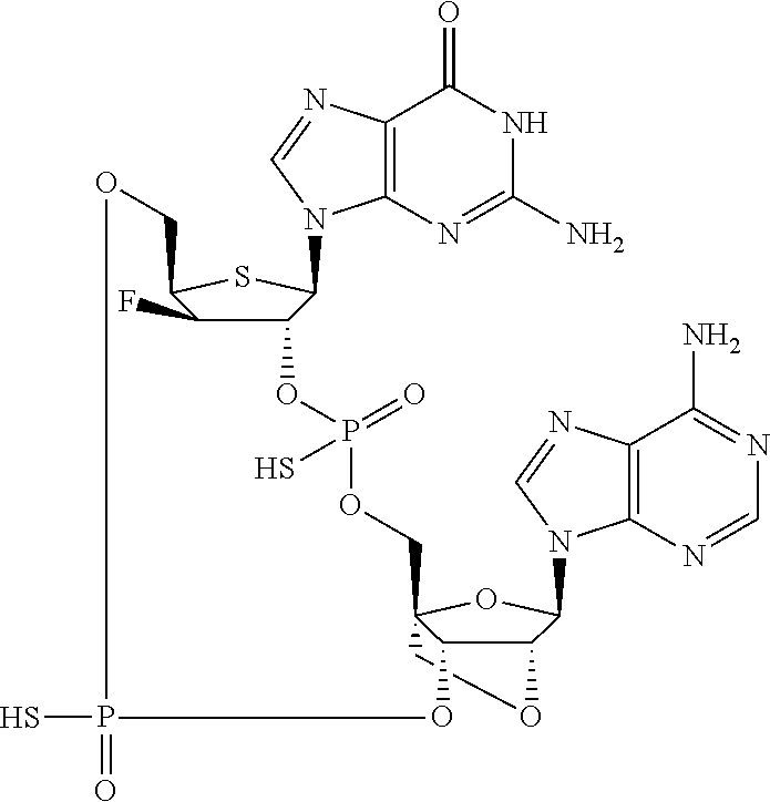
C1C2(COP(OC3C(F)C(CO)SC3N3C4=C(C(=O)NC(N)=N4)N=C3)(=O)S)C(O)C(C(N3C4=C(C(N)=NC=N4)N=C3)O2)O1.SP=O
